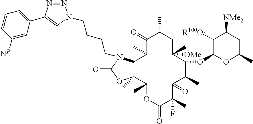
C12C(C)(C(CC)OC(=O)C(C)(F)C(=O)C(C)C(OC3C([R100O])C([NMe2])CC(C)O3)C([OMe])(C)CC(C)C(=O)C1C)OC(=O)N2CCCCN1N=NC(C2=CC=CC([NP])=C2)=C1
